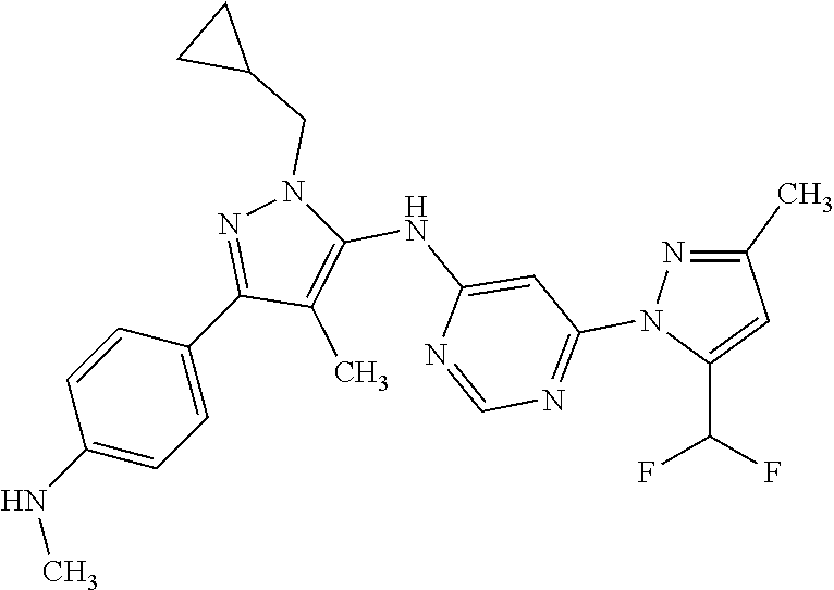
C1=CC(NC)=CC=C1C1=NN(CC2CC2)C(NC2=CC(N3N=C(C)C=C3C(F)F)=NC=N2)=C1C
